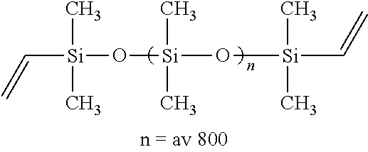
C[Si](C)(O[Si](C=C)(C)C)O[Si](C=C)(C)C
